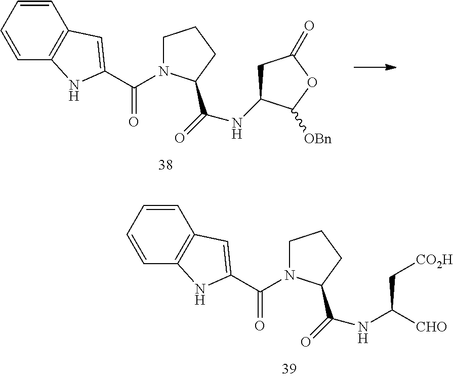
C1=CC=CC2=C1C=C(C(=O)N1CCCC1C(=O)NC1CC(=O)OC1[OBn])N2.C1=CC=CC2=C1C=C(C(=O)N1CCCC1C(=O)NC([CHO])C[CO2H])N2
